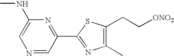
C1=C(NC)N=C(C2=NC(C)=C(CC[ONO2])S2)C=N1
